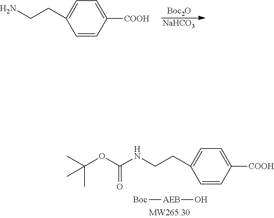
[Boc2O].[NaHCO3].C1=C(CCN)C=CC([COOH])=C1.[AEB]([Boc])O.C1=C(CCNC(OC(C)(C)C)=O)C=CC([COOH])=C1
